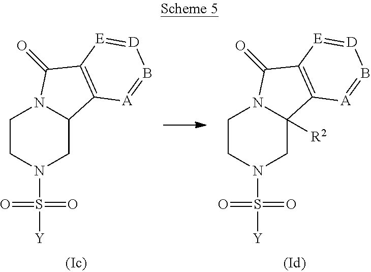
C1CN(S([Y])(=O)=O)CC2N1C(=O)C1=C2[A]=B[D]=[E]1.C1CN(S([Y])(=O)=O)CC2([R2])N1C(=O)C1=C2[A]=B[D]=[E]1
